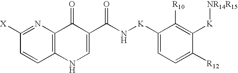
C1([X])=NC2=C(C=C1)NC=C(C(N[K]C1=CC=C([R12])C([K][NR14R15])=C1[R10])=O)C2=O
